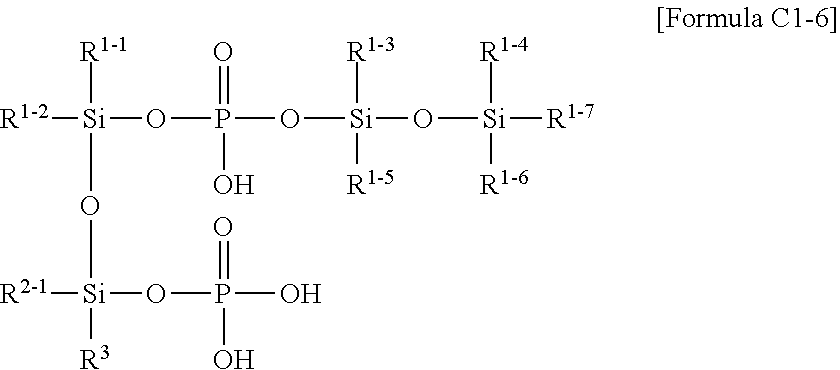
[R1-1][Si](O[Si]([R3])(OP(O)(=O)O)[R2-1])(OP(O[Si](O[Si]([R1-7])([R1-6])[R1-4])([R1-3])[R1-5])(=O)O)[R1-2]
